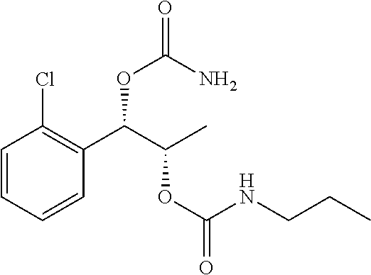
C1=CC=CC(C(C(C)OC(=O)NCCC)OC(=O)N)=C1Cl
